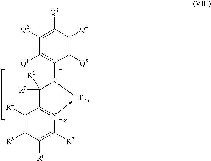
C1([R4])=C([R5])C([R6])=C([R7])N2->[HfLn]N(C3=C([Q1])C([Q2])=C([Q3])C([Q4])=C3[Q5])C([R3])([R2])C=21
